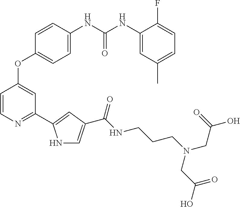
C1=C(NC(NC2=CC(C)=CC=C2F)=O)C=CC(OC2=CC(C3=CC(C(NCCCN(CC(O)=O)CC(O)=O)=O)=CN3)=NC=C2)=C1
